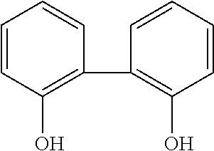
C1=CC(O)=C(C2=C(O)C=CC=C2)C=C1
